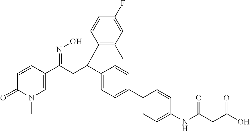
C1=C(C(=NO)CC(C2=CC=C(C3=CC=C(NC(=O)CC(O)=O)C=C3)C=C2)C2=C(C)C=C(F)C=C2)C=CC(=O)N1C
